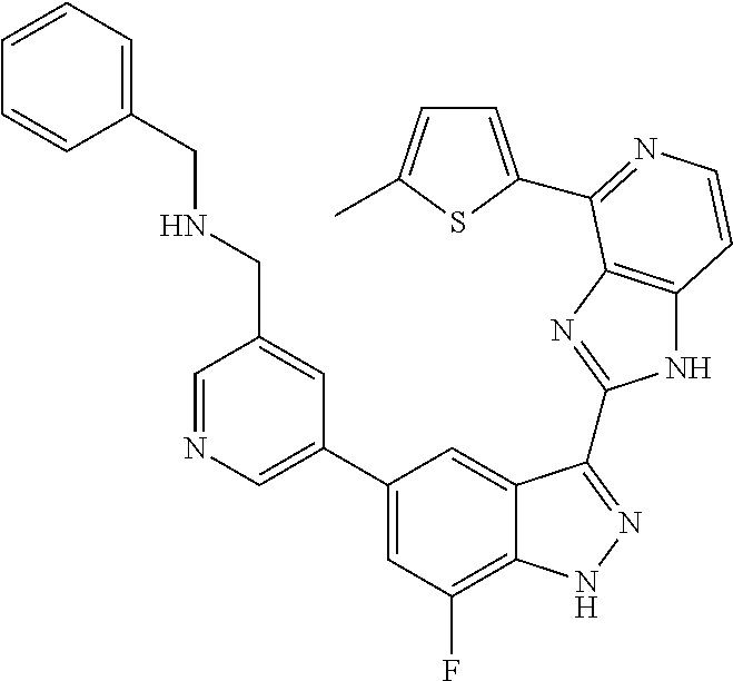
C1=C(C2=CC(F)=C3C(=C2)C(C2=NC4=C(N2)C=CN=C4C2=CC=C(C)S2)=NN3)C=C(CNCC2=CC=CC=C2)C=N1
